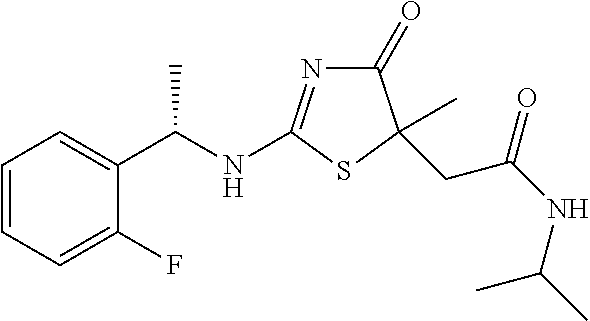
C1=CC=C(F)C(C(NC2=NC(=O)C(CC(NC(C)C)=O)(C)S2)C)=C1
